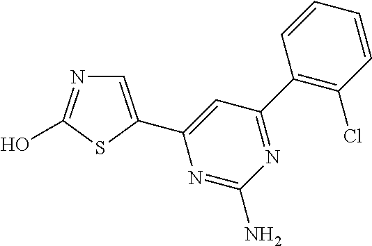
C1=CC=CC(C2=NC(N)=NC(C3=CN=C(O)S3)=C2)=C1Cl
